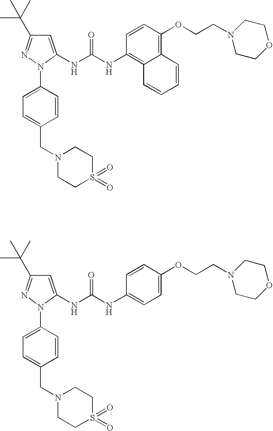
C1=C(NC(NC2=C3C(=C(OCCN4CCOCC4)C=C2)C=CC=C3)=O)N(C2=CC=C(CN3CCS(=O)(=O)CC3)C=C2)N=C1C(C)(C)C.C1=C(NC(NC2=CC=C(OCCN3CCOCC3)C=C2)=O)N(C2=CC=C(CN3CCS(=O)(=O)CC3)C=C2)N=C1C(C)(C)C
